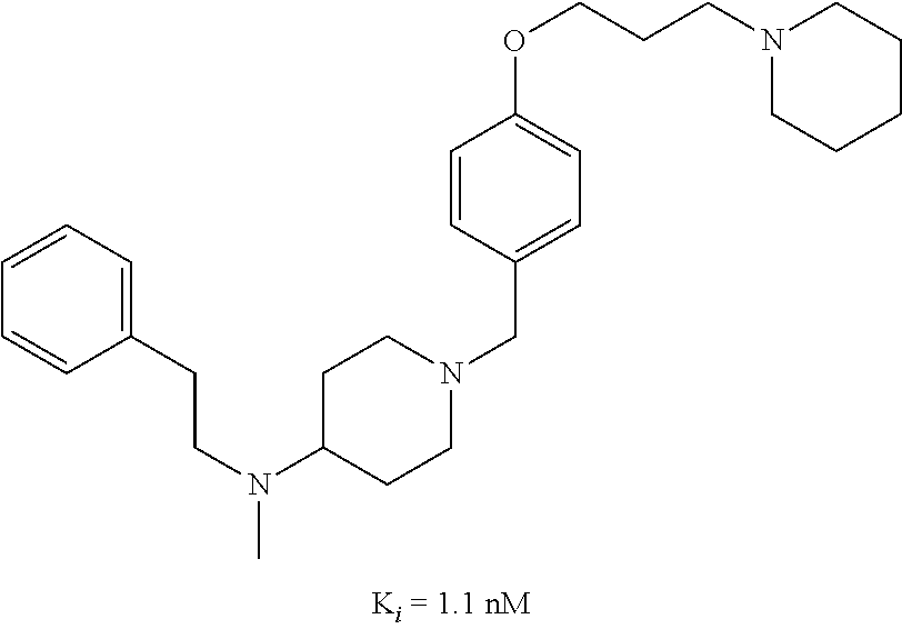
C1=CC=C(CCN(C)C2CCN(CC3=CC=C(OCCCN4CCCCC4)C=C3)CC2)C=C1
